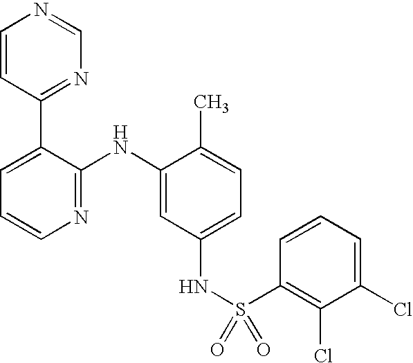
C1=CC(C2=CC=CN=C2NC2=CC(NS(C3=C(Cl)C(Cl)=CC=C3)(=O)=O)=CC=C2C)=NC=N1
